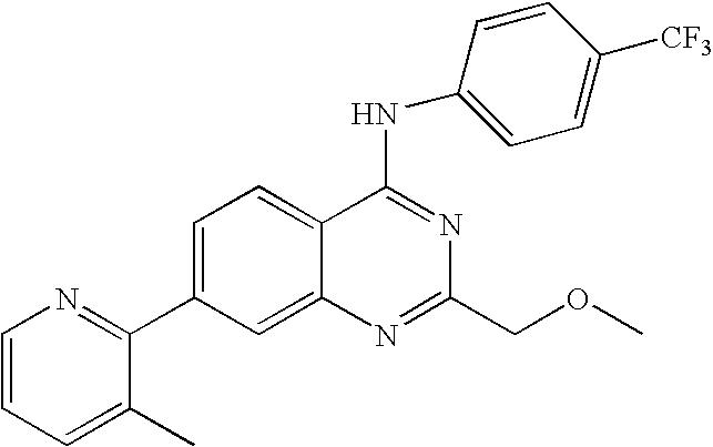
C1=C(C2=NC=CC=C2C)C=C2C(=C1)C(NC1=CC=C([CF3])C=C1)=NC(COC)=N2
